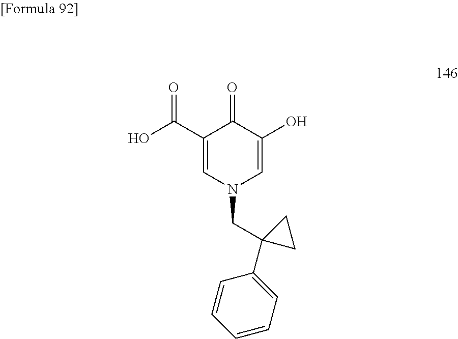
N1(CC2(C3=CC=CC=C3)CC2)C=C(O)C(=O)C(C(O)=O)=C1
